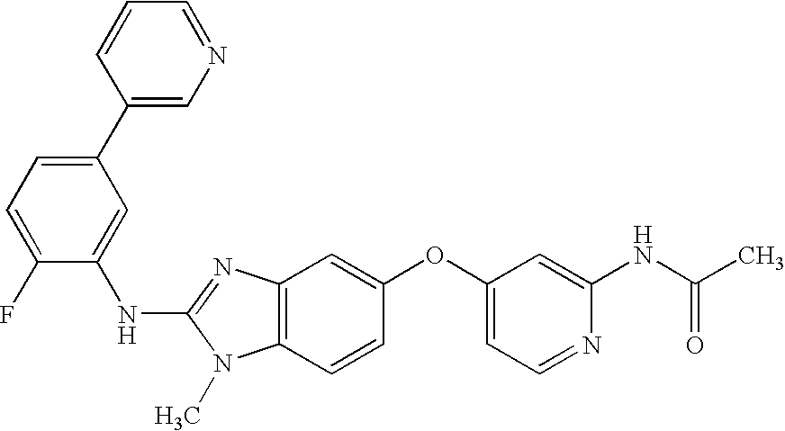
N(C1=NC2=C(N1C)C=CC(OC1=CC=NC(NC(C)=O)=C1)=C2)C1=CC(C2=CN=CC=C2)=CC=C1F
